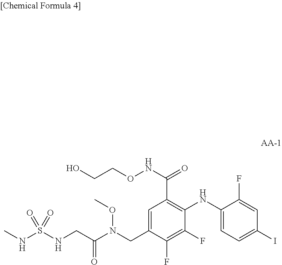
O(C)N(C(CNS(=O)(NC)=O)=O)CC1=CC(C(NOCCO)=O)=C(NC2=CC=C(I)C=C2F)C(F)=C1F
